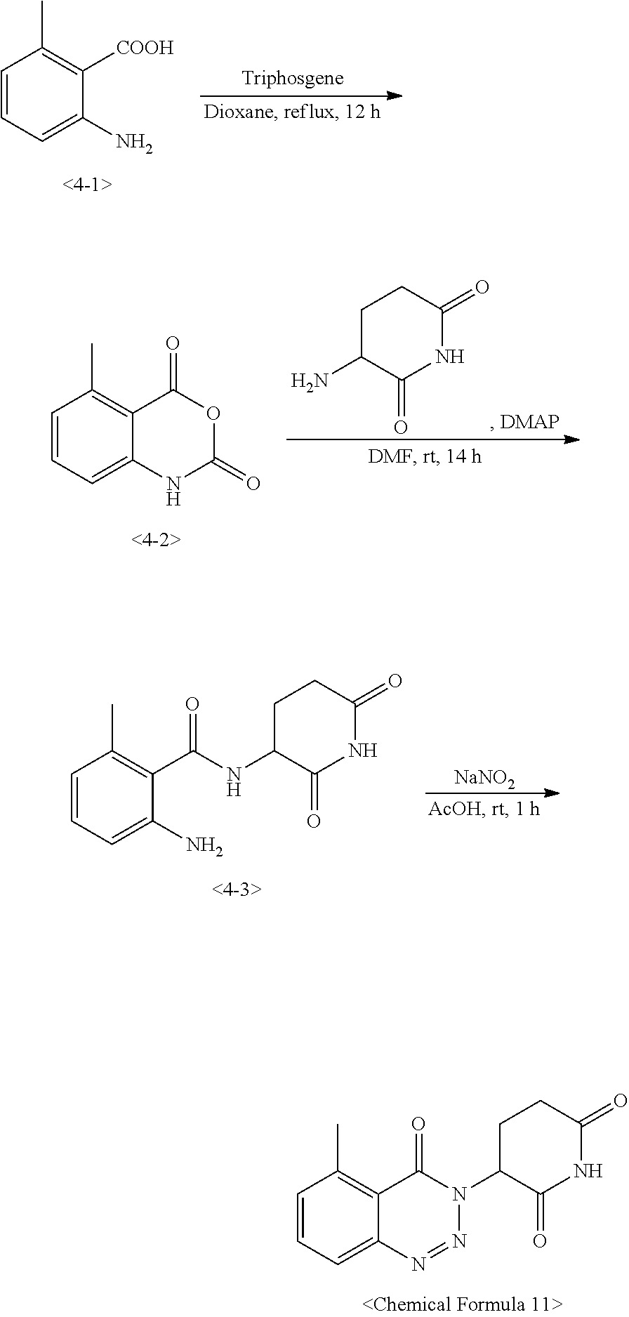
C1=CC=C2C(=C1C)C(=O)N(C1C(=O)NC(=O)CC1)N=N2.C1=CC=C(N)C([COOH])=C1C.C1=CC=C2C(=C1C)C(=O)OC(=O)N2.C1C(N)C(=O)NC(=O)C1.C1=CC=C(N)C(C(NC2C(=O)NC(=O)CC2)=O)=C1C.[NaNO2]
